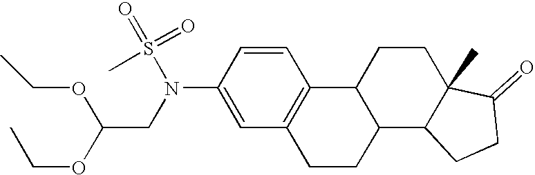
C1=CC(N(S(=O)(C)=O)CC(OCC)OCC)=CC2=C1C1C(CC2)C2C(C)(CC1)C(=O)CC2
